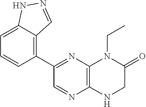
C1=C2C(=C(C3=NC4=C(N=C3)NCC(=O)N4CC)C=C1)C=NN2
